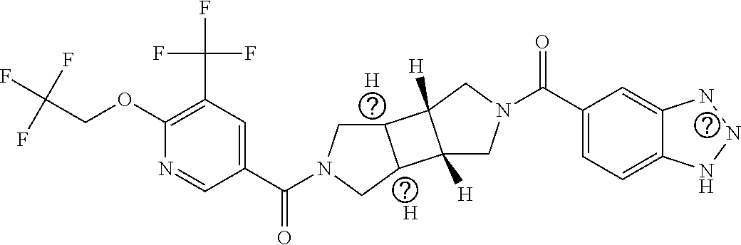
C1(OCC(F)(F)F)=C(C(F)(F)F)C=C(C(N2CC3C(C2)C2([H])C3([H])CN(C(C3=CC=C4C(=C3)NNN4)=O)C2)=O)C=N1.[H].[H]
